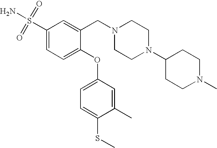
C1(S(=O)(=O)N)=CC=C(OC2=CC=C(SC)C(C)=C2)C(CN2CCN(C3CCN(C)CC3)CC2)=C1
